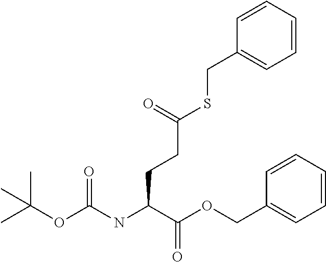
CC(OC(NC(C(OCC1=CC=CC=C1)=O)CCC(SCC1=CC=CC=C1)=O)=O)(C)C
